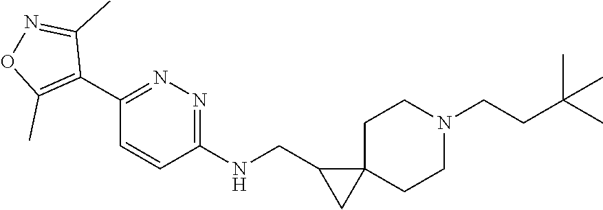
CC(CCN1CCC2(CC1)CC2CNC1=NN=C(C2=C(C)ON=C2C)C=C1)(C)C
